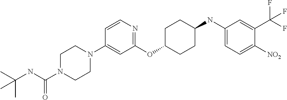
C1(OC2CCC(NC3=CC=C([NO2])C(C(F)(F)F)=C3)CC2)=NC=CC(N2CCN(C(NC(C)(C)C)=O)CC2)=C1
